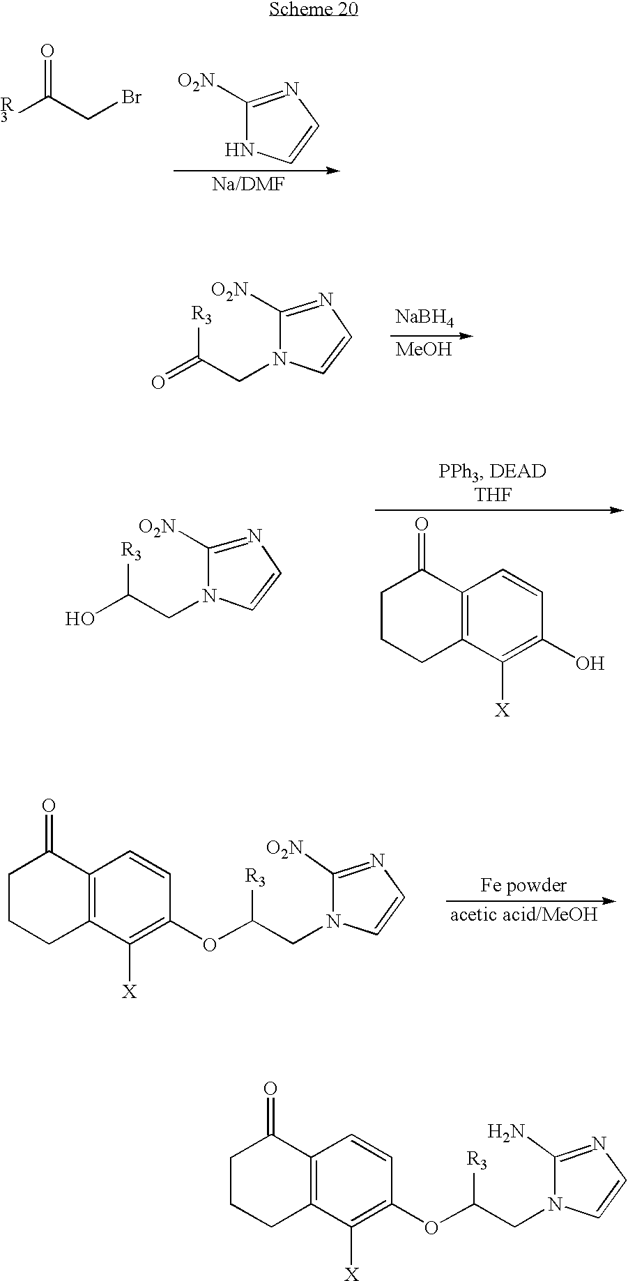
C1CCC2=C(C1=O)C=CC(OC(CN1C=CN=C1N)[R3])=C2[X].[R3]C(CBr)=O.C1([O2N])=NC=CN1.O=C(CN1C=CN=C1[O2N])[R3].[NaBH4].[MeOH].OC(CN1C=CN=C1[O2N])[R3].C1CCC2=C(C1=O)C=CC(O)=C2[X].C1CCC2=C(C1=O)C=CC(OC(CN1C=CN=C1[O2N])[R3])=C2[X]
